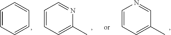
C1=CC=CC=C1.C1=CC=C(C)C=N1.C1=CC=C(C)N=C1
